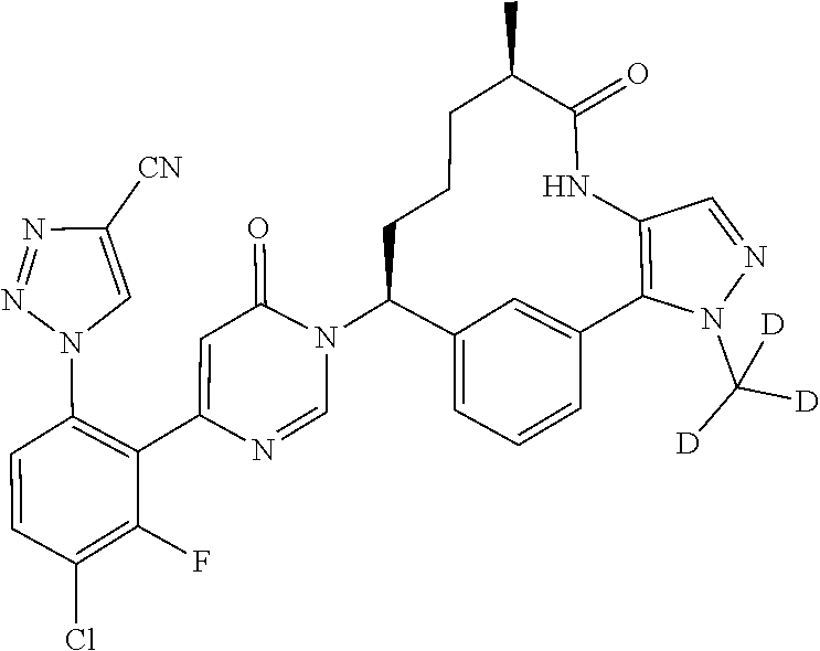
[D]C(N1C2=C(NC(=O)C(C)CCCC(N3C=NC(C4=C(N5C=C([CN])N=N5)C=CC(Cl)=C4F)=CC3=O)C3=CC=CC2=C3)C=N1)([D])[D]
